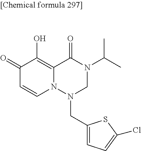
C1(=O)C=CN2C(=C1O)C(=O)N(C(C)C)CN2CC1=CC=C(Cl)S1
